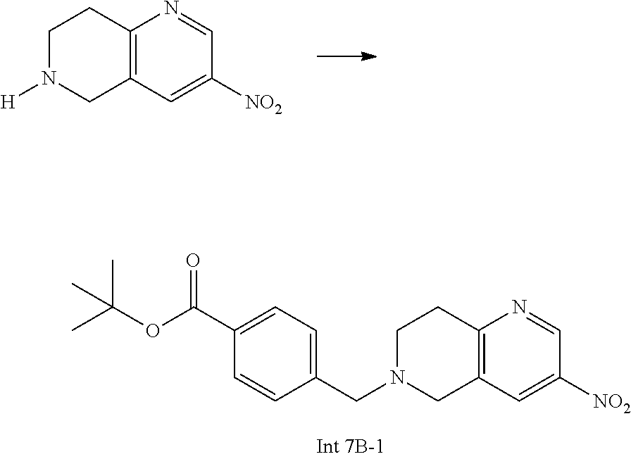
C12=C(C=C([NO2])C=N1)CN([H])CC2.C12=C(C=C([NO2])C=N1)CN(CC1=CC=C(C(OC(C)(C)C)=O)C=C1)CC2
